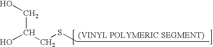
OCC(O)CSCC
